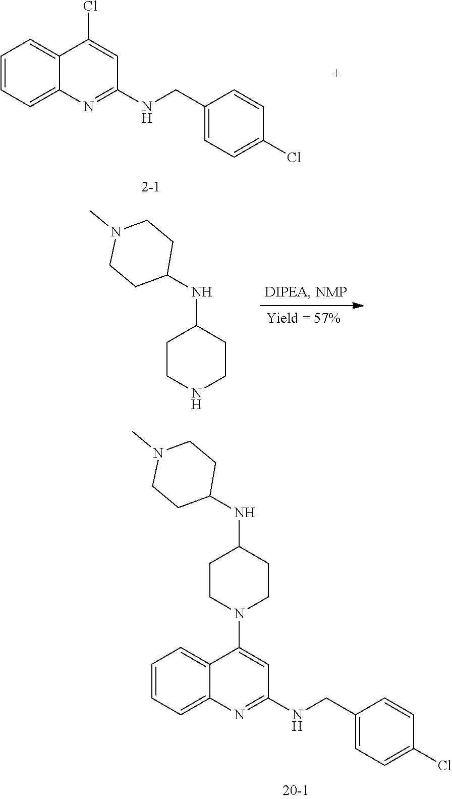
C1=CC=C2C(=C1)C(Cl)=CC(NCC1=CC=C(Cl)C=C1)=N2.C1CNCCC1NC1CCN(C)CC1.C1=CC=C2C(=C1)C(N1CCC(NC3CCN(C)CC3)CC1)=CC(NCC1=CC=C(Cl)C=C1)=N2
